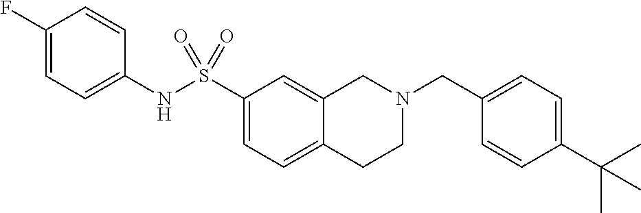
C1(F)=CC=C(NS(C2=CC=C3C(=C2)CN(CC2=CC=C(C(C)(C)C)C=C2)CC3)(=O)=O)C=C1
